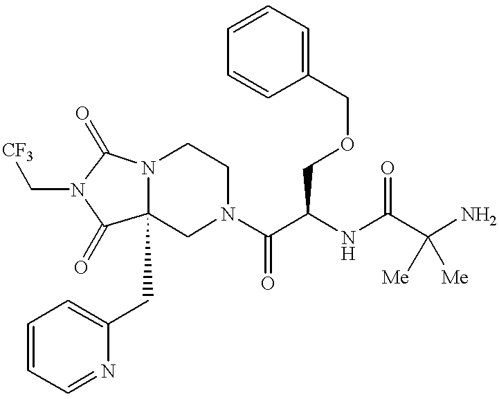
N1(C[CF3])C(=O)C2(CC3=CC=CC=N3)N(C1=O)CCN(C(C(NC(C(N)([Me])[Me])=O)COCC1=CC=CC=C1)=O)C2
